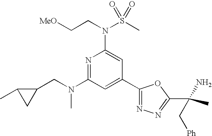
N1=C(N(CC2C(C)C2)C)C=C(C2=NN=C(C(C)(N)C[Ph])O2)C=C1N(CC[MeO])S(C)(=O)=O
